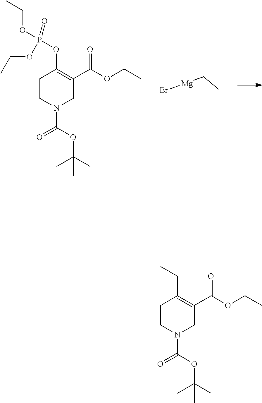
Br[Mg]CC.C1CN(C(=O)OC(C)(C)C)CC(C(=O)OCC)=C1OP(=O)(OCC)OCC.C1CN(C(=O)OC(C)(C)C)CC(C(=O)OCC)=C1CC
